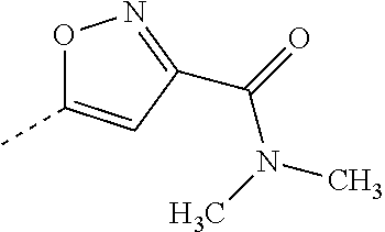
O1C(C)=CC(C(=O)N(C)C)=N1
